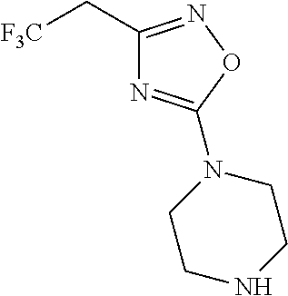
C1(C[F3C])=NOC(N2CCNCC2)=N1
